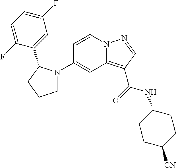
C1CC([CN])CCC1NC(C1=C2C=C(N3CCCC3C3=CC(F)=CC=C3F)C=CN2N=C1)=O
